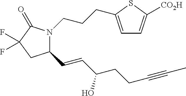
C1(C=CC(CCC#CC)O)N(CCCC2=CC=C([CO2H])S2)C(=O)C(F)(F)C1
